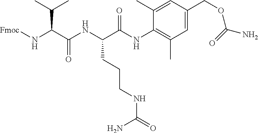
[Fmoc]NC(C(NC(C(NC1=C(C)C=C(COC(N)=O)C=C1C)=O)CCCNC(=O)N)=O)C(C)C
